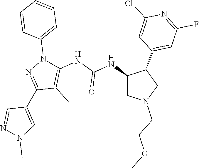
C1(NC(NC2=C(C)C(C3=CN(C)N=C3)=NN2C2=CC=CC=C2)=O)CN(CCOC)CC1C1=CC(F)=NC(Cl)=C1
